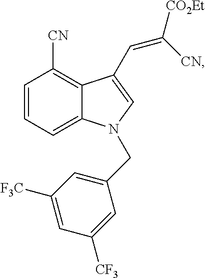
C1=CC=C2C(=C1[CN])C(C=C([CO2Et])[CN])=CN2CC1=CC([F3C])=CC([CF3])=C1
